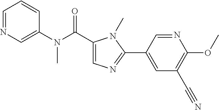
C1=CC=NC=C1N(C(C1=CN=C(C2=CC(C#N)=C(OC)N=C2)N1C)=O)C
